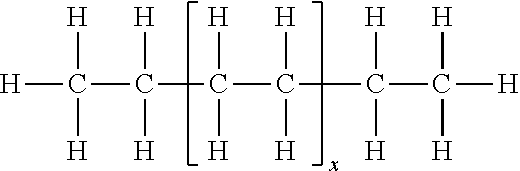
[H]C(C(C(C(C(C([H])([H])[H])([H])[H])([H])[H])([H])[H])([H])[H])([H])[H]
